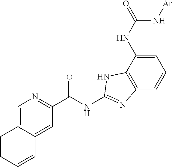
C1=C2C(=CC(C(NC3=NC4=C(C(NC(=O)N[Ar])=CC=C4)N3)=O)=N1)C=CC=C2
